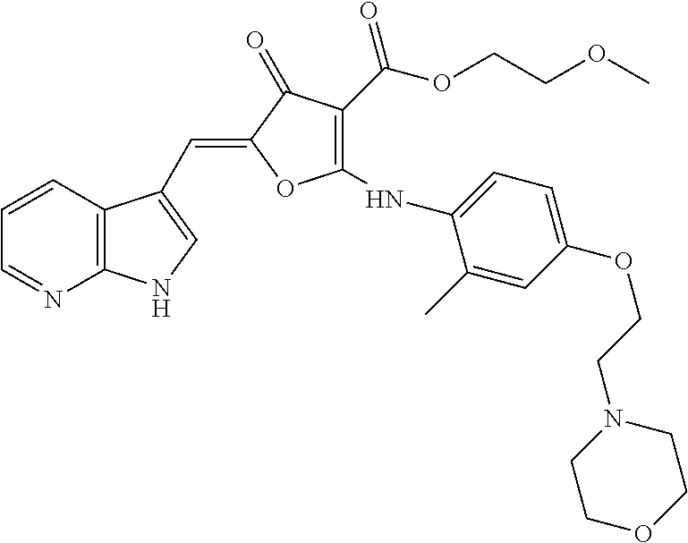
C1=CC2=C(N=C1)NC=C2C=C1C(=O)C(C(OCCOC)=O)=C(NC2=CC=C(OCCN3CCOCC3)C=C2C)O1
